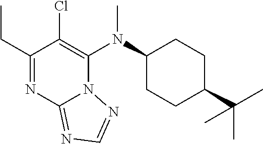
C1(CC)=NC2=NC=NN2C(N(C2CCC(C(C)(C)C)CC2)C)=C1Cl
